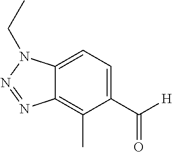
C12=CC=C(C([H])=O)C(C)=C1N=NN2CC
